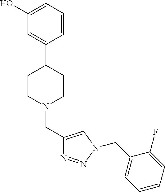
C1(CN2CCC(C3=CC(O)=CC=C3)CC2)=CN(CC2=CC=CC=C2F)N=N1
